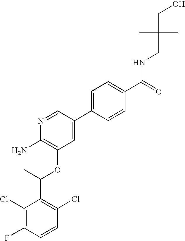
C1(Cl)=C(F)C=CC(Cl)=C1C(C)OC1=C(N)N=CC(C2=CC=C(C(=O)NCC(CO)(C)C)C=C2)=C1
